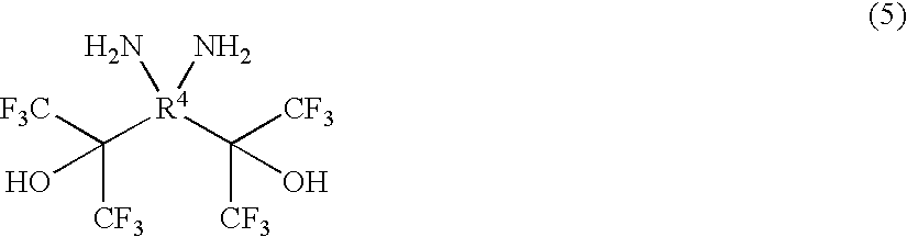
N[R4](N)(C([F3C])([CF3])O)C([CF3])([CF3])O
